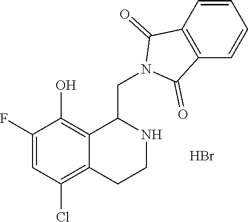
OC1=C2C(=C(Cl)C=C1F)CCNC2CN1C(=O)C2=C(C1=O)C=CC=C2.Br
